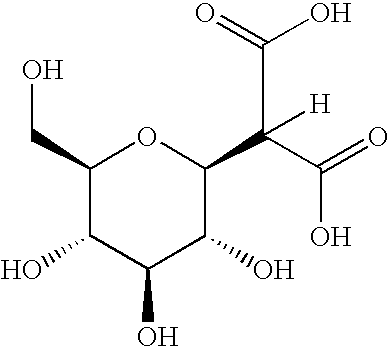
[H]C(C1C(O)C(O)C(O)C(CO)O1)(C(O)=O)C(=O)O
